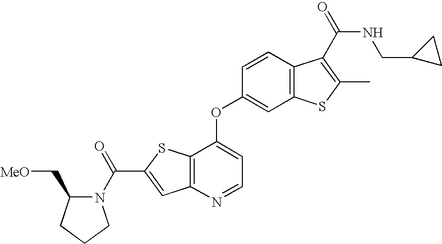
C1CN(C(C2=CC3=C(S2)C(OC2=CC4=C(C=C2)C(C(NCC2CC2)=O)=C(C)S4)=CC=N3)=O)C(C[MeO])C1
